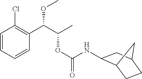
C1=CC=CC(C(C(C)OC(=O)NC2C3CCC(C2)C3)OC)=C1Cl
